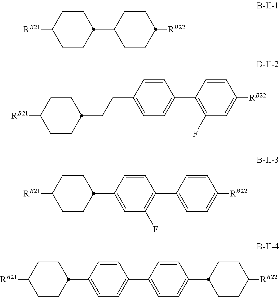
[RB21]C1CCC(C2=CC=C(C3=CC=C(C4CCC([RB22])CC4)C=C3)C=C2)CC1.[RB21]C1CCC(C2=CC(F)=C(C3=CC=C([RB22])C=C3)C=C2)CC1.C1(CCC2CCC([RB21])CC2)=CC=C(C2=C(F)C=C([RB22])C=C2)C=C1.C1(C2CCC([RB21])CC2)CCC([RB22])CC1
